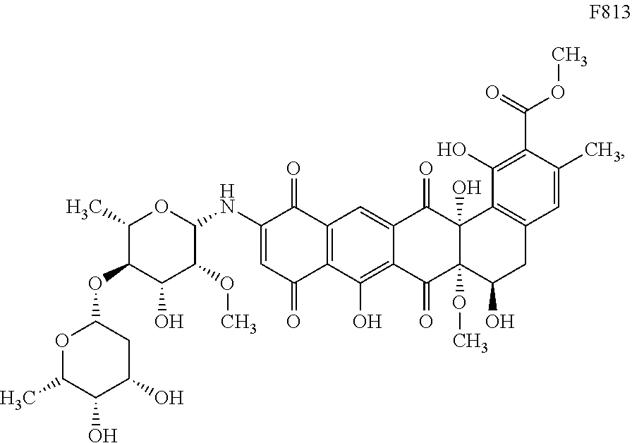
C1(C)C(OC2OC(C)C(O)C(O)C2)C(O)C(OC)C(NC2=CC(=O)C3=C(C2=O)C=C2C(=C3O)C(=O)C3(OC)C(O)(C2=O)C2=C(CC3O)C=C(C)C(C(=O)OC)=C2O)O1
